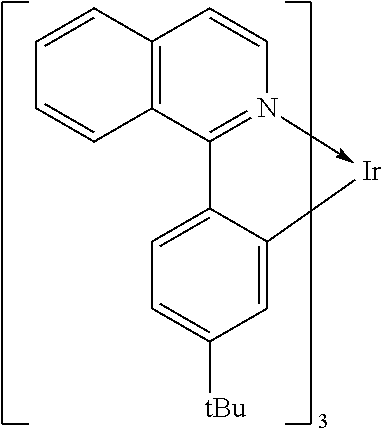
C12=C(C3=N(->[Ir]C4=CC([tBu])=CC=C34)C=C1)C=CC=C2
